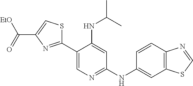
[EtO]C(=O)C1=CSC(C2=CN=C(NC3=CC4=C(C=C3)N=CS4)C=C2NC(C)C)=N1
